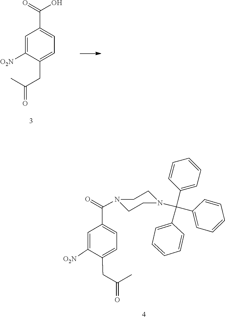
C1=C([O2N])C(CC(C)=O)=CC=C1C(=O)O.C1CN(C(C2=CC=C(CC(=O)C)C([O2N])=C2)=O)CCN1C(C1=CC=CC=C1)(C1=CC=CC=C1)C1=CC=CC=C1
